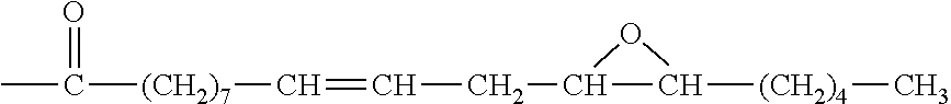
CC([(CH2)7]C=CCC1C([(CH2)4]C)O1)=O
